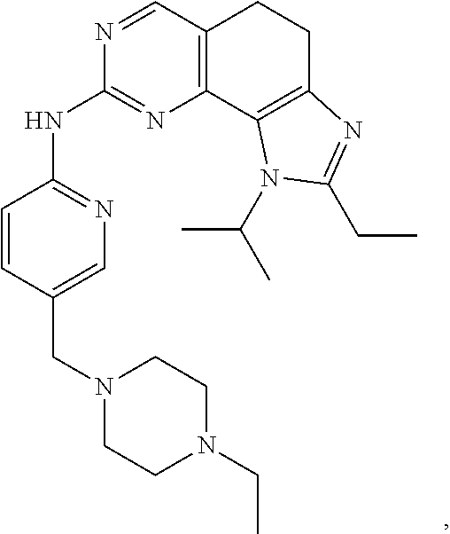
N1=CC2=C(N=C1NC1=NC=C(CN3CCN(CC)CC3)C=C1)C1=C(CC2)N=C(CC)N1C(C)C
